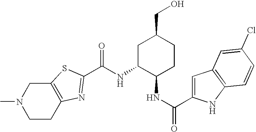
C12=C(SC(C(NC3C(NC(=O)C4=CC5=C(N4)C=CC(Cl)=C5)CCC(CO)C3)=O)=N1)CN(C)CC2
